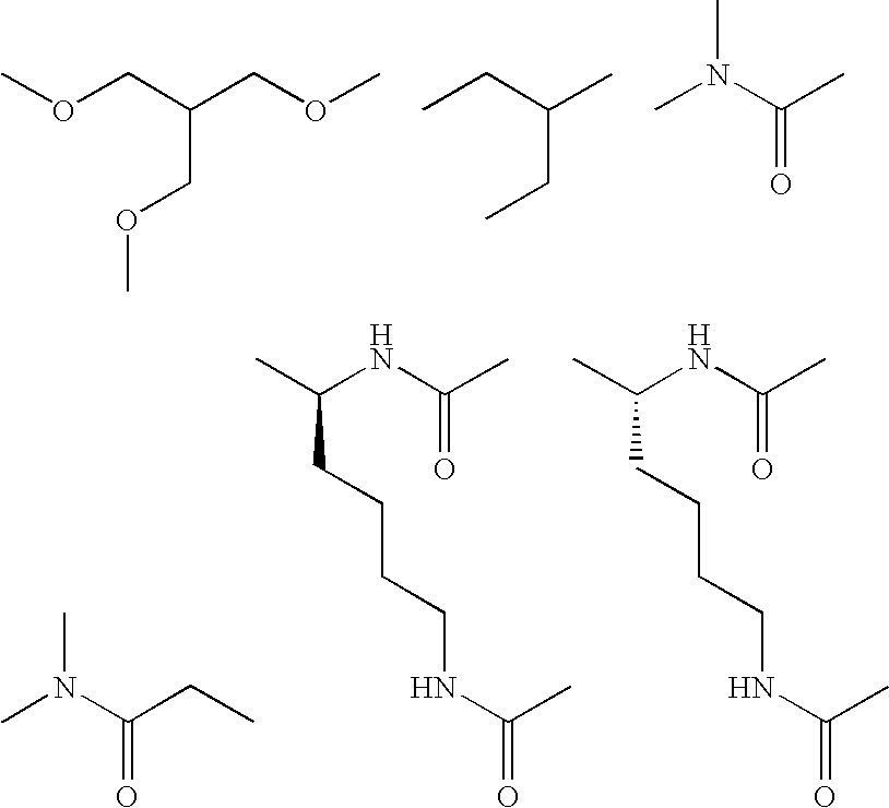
COCC(COC)COC.CCC(C)CC.CN(C(C)=O)C.CN(C(CC)=O)C.N(C(C)=O)CCCCC(NC(C)=O)C.N(C(C)=O)CCCCC(NC(C)=O)C
